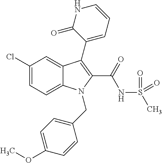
C1(Cl)=CC=C2C(=C1)C(C1=CC=CNC1=O)=C(C(NS(C)(=O)=O)=O)N2CC1=CC=C(OC)C=C1
